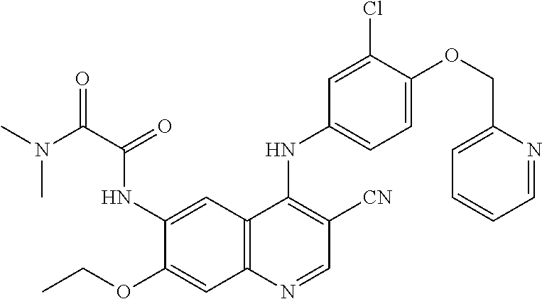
N(C(C(=O)NC1=CC2=C(C=C1OCC)N=CC([CN])=C2NC1=CC=C(OCC2=CC=CC=N2)C(Cl)=C1)=O)(C)C
